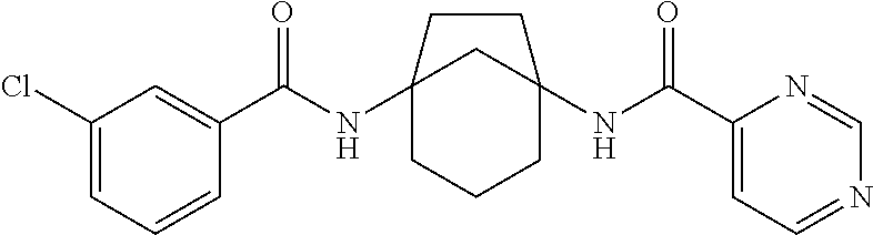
C12(NC(C3=CC(Cl)=CC=C3)=O)CCCC(NC(C3=CC=NC=N3)=O)(C1)CC2
